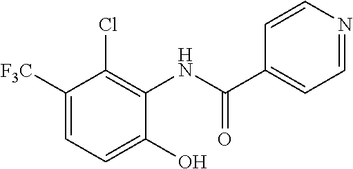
C1([F3C])=CC=C(O)C(NC(C2=CC=NC=C2)=O)=C1Cl
